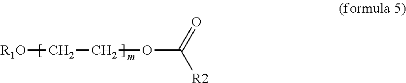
[R1O]CCOC([R2])=O
